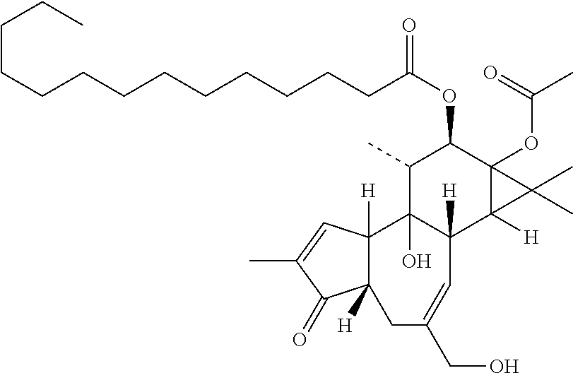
C(CCCCCCCCCCC(=O)OC1C(C)C2(O)C([H])(C3([H])C1(OC(=O)C)C3(C)C)C=C(CO)CC1([H])C2([H])C=C(C)C1=O)CC
